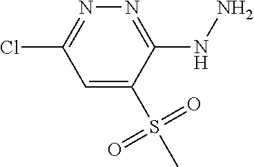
C1=C(S(C)(=O)=O)C(NN)=NN=C1Cl
